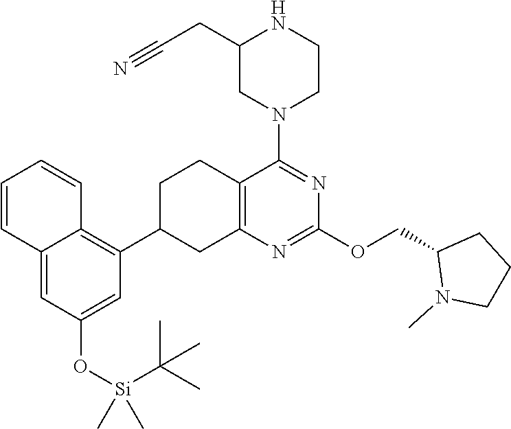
O(C1=NC2=C(CCC(C3=C4C=CC=CC4=CC(O[Si](C)(C(C)(C)C)C)=C3)C2)C(N2CCNC(CC#N)C2)=N1)CC1CCCN1C
